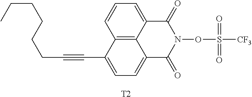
C12=C3C(=CC=C1)C(=O)N(OS([CF3])(=O)=O)C(=O)C3=CC=C2C#CCCCCCC.[T2]
